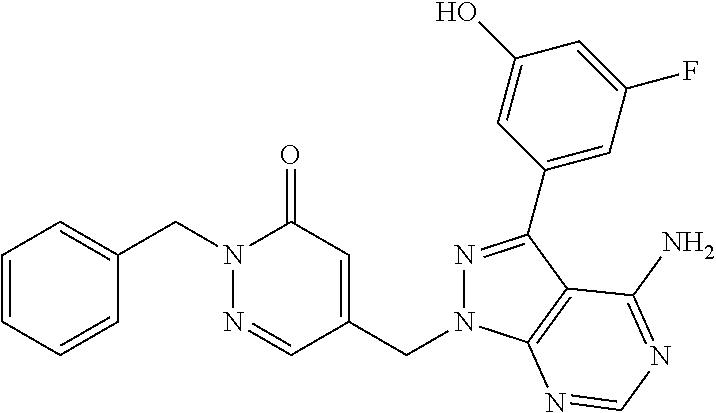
C(N1N=CC(CN2N=C(C3=CC(F)=CC(O)=C3)C3=C2N=CN=C3N)=CC1=O)C1=CC=CC=C1
